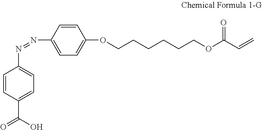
C1=CC(C(=O)O)=CC=C1N=NC1=CC=C(OCCCCCCOC(C=C)=O)C=C1
